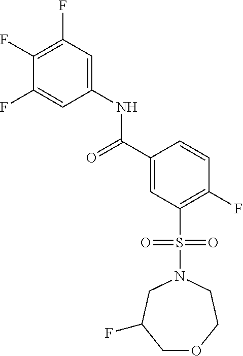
C1(F)=C(F)C=C(NC(C2=CC(S(=O)(=O)N3CC(F)COCC3)=C(F)C=C2)=O)C=C1F
